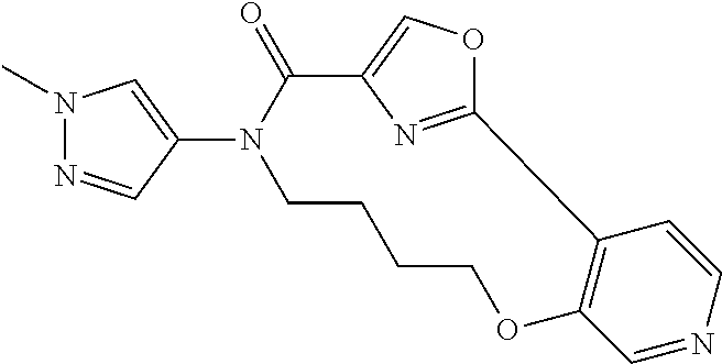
N1(C)N=CC(N2C(=O)C3=COC(=N3)C3=C(OCCCC2)C=NC=C3)=C1
